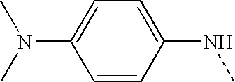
C1=C(NC)C=CC(N(C)C)=C1
